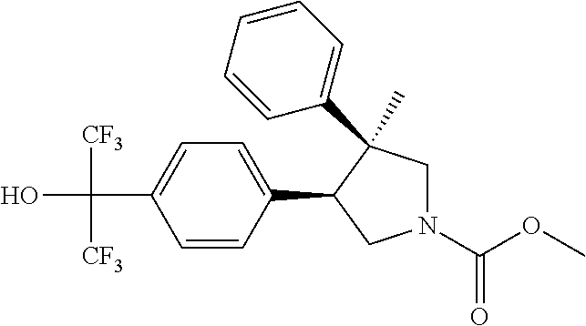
C1=CC(C2CN(C(OC)=O)CC2(C2=CC=CC=C2)C)=CC=C1C(O)([CF3])[CF3]
